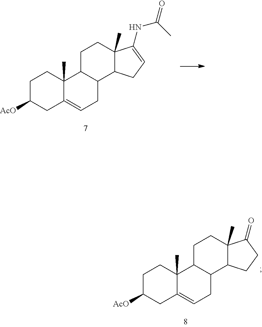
C1C([AcO])CC2=CCC3C(C2(C)C1)CCC1(C)C3CC=C1NC(=O)C.C1C([AcO])CC2=CCC3C(C2(C)C1)CCC1(C)C3CCC1=O
